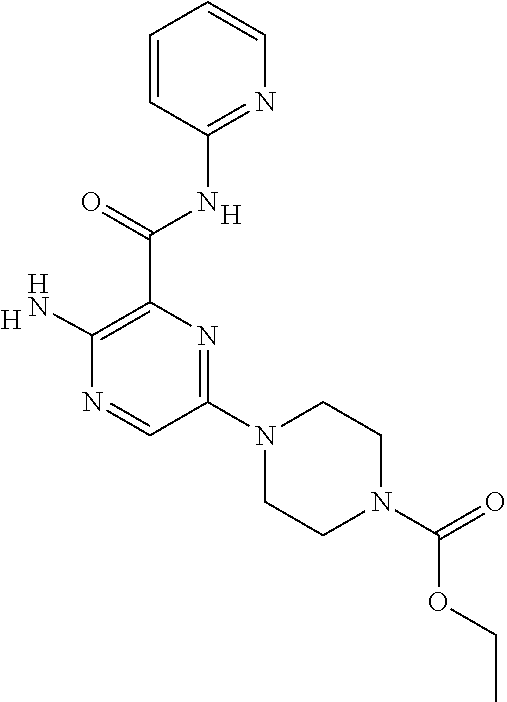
C1=CC(NC(C2=C(N)N=CC(N3CCN(C(OCC)=O)CC3)=N2)=O)=NC=C1.[H].[H]
